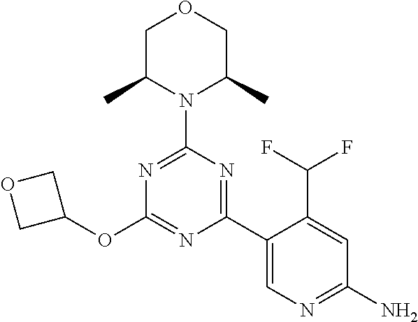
O1CC(C)N(C2=NC(OC3COC3)=NC(C3=CN=C(N)C=C3C(F)F)=N2)C(C)C1
